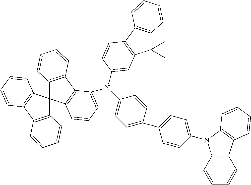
C12=C(C3=C(C14C1=C(C5=C4C=CC=C5)C(N(C4=CC=C(C5=CC=C(N6C7=C(C=CC=C7)C7=C6C=CC=C7)C=C5)C=C4)C4=CC5=C(C6=C(C5(C)C)C=CC=C6)C=C4)=CC=C1)C=CC=C3)C=CC=C2
